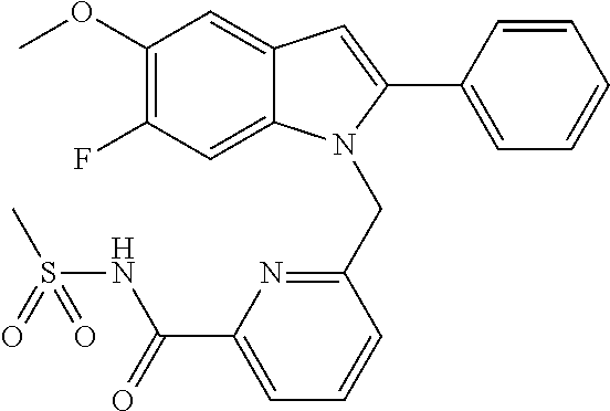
C1(OC)=C(F)C=C2C(=C1)C=C(C1=CC=CC=C1)N2CC1=NC(C(NS(C)(=O)=O)=O)=CC=C1
